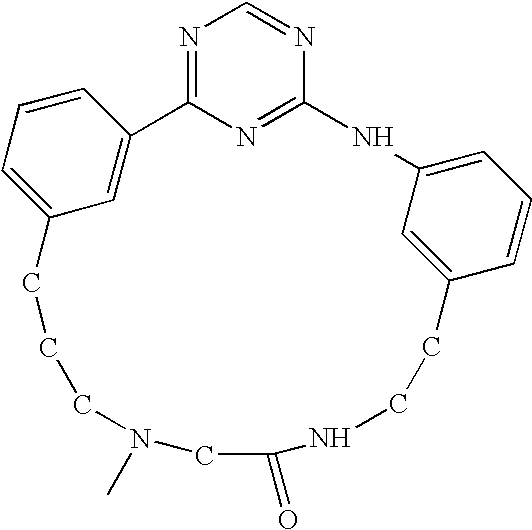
N1=C2N=C(N=C1)NC1=CC=CC(=C1)CCNC(=O)CN(C)CCCC1=CC=CC2=C1
